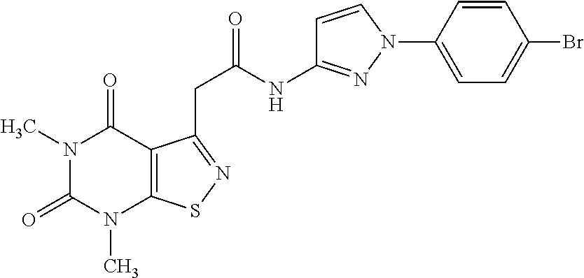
N1(C)C(=O)N(C)C2=C(C1=O)C(CC(NC1=NN(C3=CC=C(Br)C=C3)C=C1)=O)=NS2
